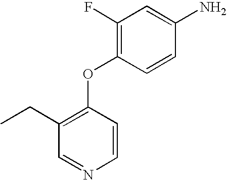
C1(F)=C(OC2=C(CC)C=NC=C2)C=CC(N)=C1
